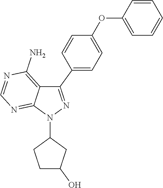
C1C(O)CC(N2N=C(C3=CC=C(OC4=CC=CC=C4)C=C3)C3=C(N)N=CN=C23)C1
